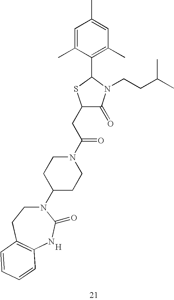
C1(CC(N2CCC(N3CCC4=C(NC3=O)C=CC=C4)CC2)=O)C(=O)N(CCC(C)C)C(C2=C(C)C=C(C)C=C2C)S1.[H]
